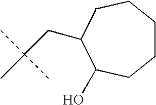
C1CCCC(CC(C)(C)C)C(O)C1
